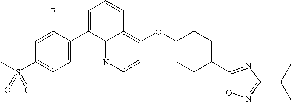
C1=CN=C2C(=C1OC1CCC(C3=NC(C(C)C)=NO3)CC1)C=CC=C2C1=CC=C(S(=O)(C)=O)C=C1F
